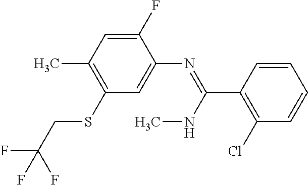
C1(F)=CC(C)=C(SCC(F)(F)F)C=C1N=C(C1=C(Cl)C=CC=C1)NC
